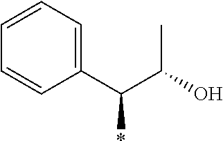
C1=C(C(C(C)O)*)C=CC=C1
